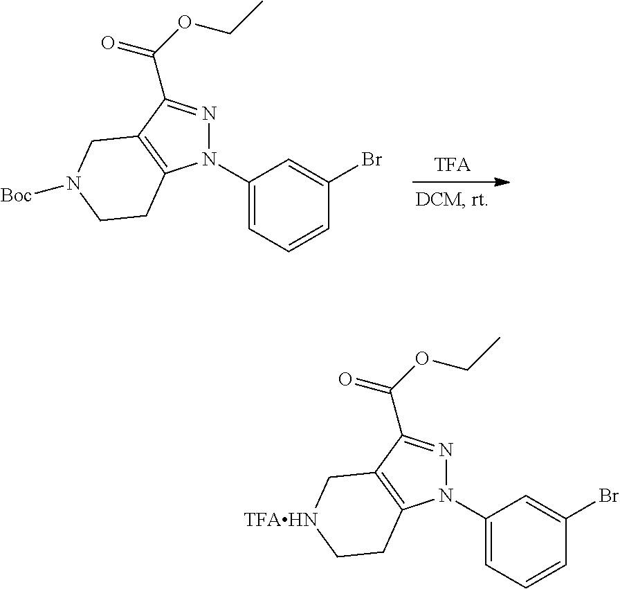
N1(C2=CC=CC(Br)=C2)N=C(C(OCC)=O)C2=C1CCN([Boc])C2.N1(C2=CC=CC(Br)=C2)N=C(C(OCC)=O)C2=C1CC[TFAHN]C2
